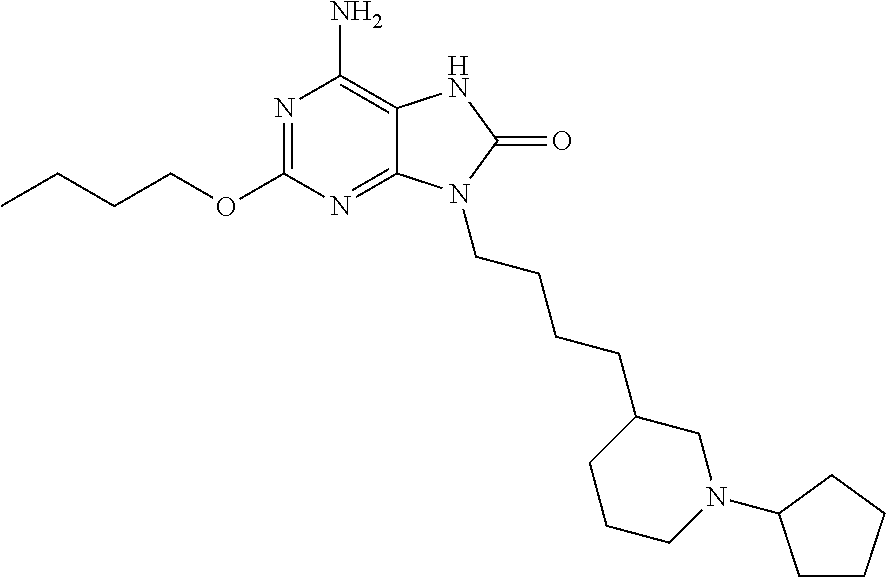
N1=C(OCCCC)N=C2C(=C1N)NC(=O)N2CCCCC1CCCN(C2CCCC2)C1
